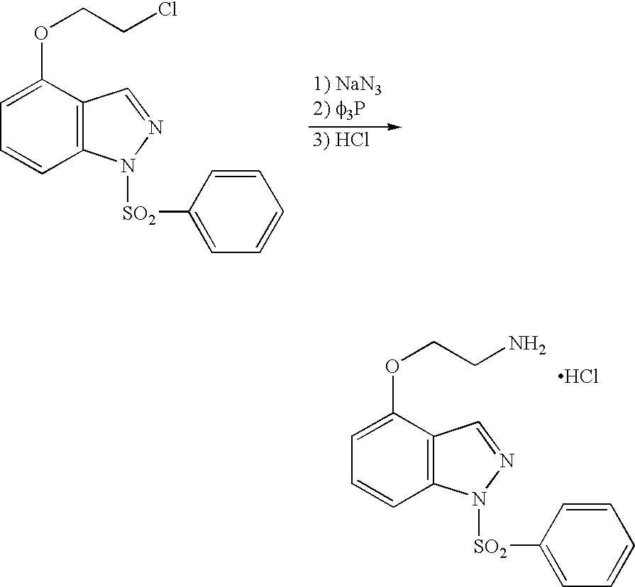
C12=C(C(OCCCl)=CC=C1)C=NN2[SO2]C1=CC=CC=C1.C12=C(C(OCCN)=CC=C1)C=NN2[SO2]C1=CC=CC=C1.Cl
